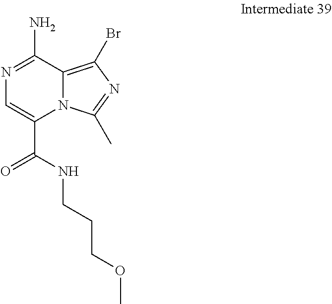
N12C(=C(Br)N=C1C)C(N)=NC=C2C(NCCCOC)=O
